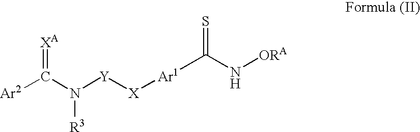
[Ar2]C(N([Y][X][Ar1]C(N[ORA])=S)[R3])=[XA]
